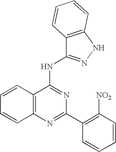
C12=C(N=C(C3=C([NO2])C=CC=C3)N=C1NC1=NNC3=C1C=CC=C3)C=CC=C2
